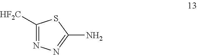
C1([HF2C])=NN=C(N)S1
